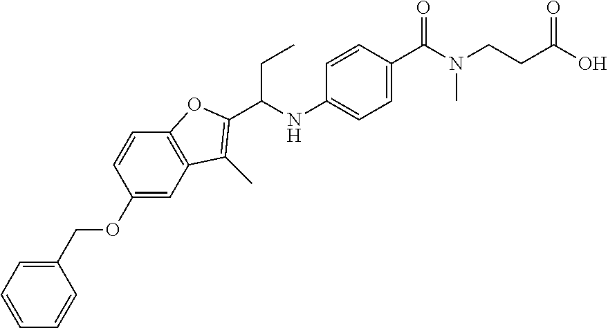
C1=C(NC(CC)C2=C(C)C3=C(C=CC(OCC4=CC=CC=C4)=C3)O2)C=CC(C(N(CCC(O)=O)C)=O)=C1
